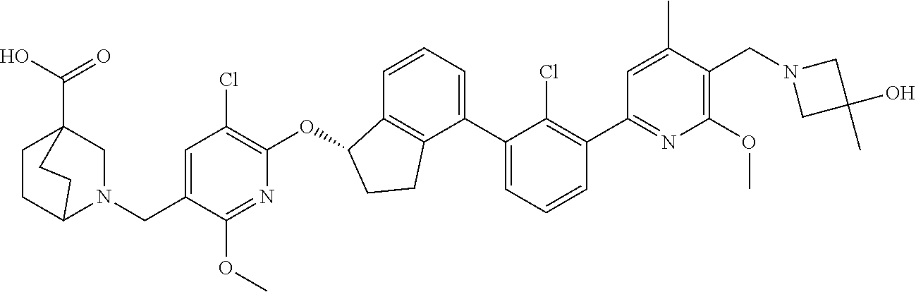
N1=C(C2=C(Cl)C(C3=CC=CC4=C3CCC4OC3=C(Cl)C=C(CN4CC5(C(=O)O)CCC4CC5)C(OC)=N3)=CC=C2)C=C(C)C(CN2CC(C)(O)C2)=C1OC
